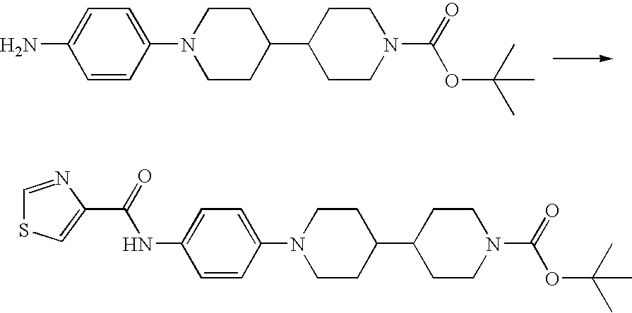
C1=CC(N2CCC(C3CCN(C(OC(C)(C)C)=O)CC3)CC2)=CC=C1N.C1=CC(N2CCC(C3CCN(C(OC(C)(C)C)=O)CC3)CC2)=CC=C1NC(=O)C1=CSC=N1
